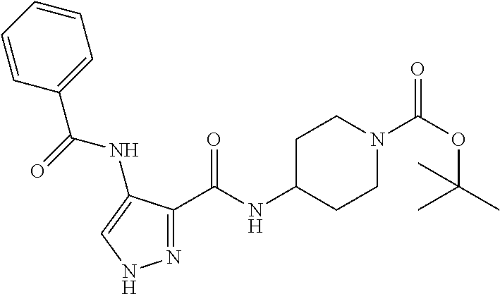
N1=C(C(NC2CCN(C(OC(C)(C)C)=O)CC2)=O)C(NC(C2=CC=CC=C2)=O)=CN1
